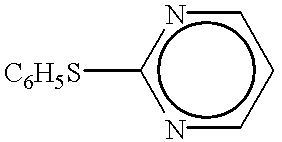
[C6H5S]c1ncccn1
